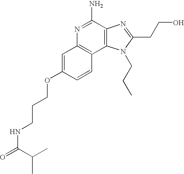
C1=C(OCCCNC(=O)C(C)C)C=CC2=C1N=C(N)C1=C2N(CCC)C(CCO)=N1
